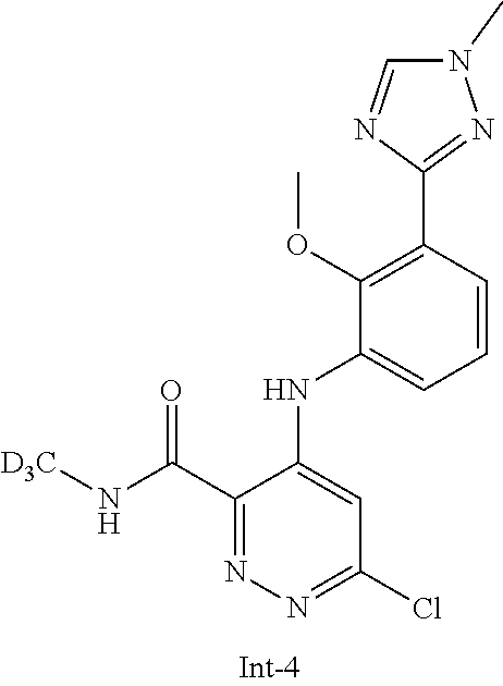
C1(OC)=C(C2=NN(C)C=N2)C=CC=C1NC1=CC(Cl)=NN=C1C(N[D3C])=O
